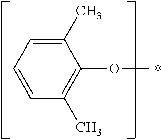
C1(C)=CC=CC(C)=C1OC
